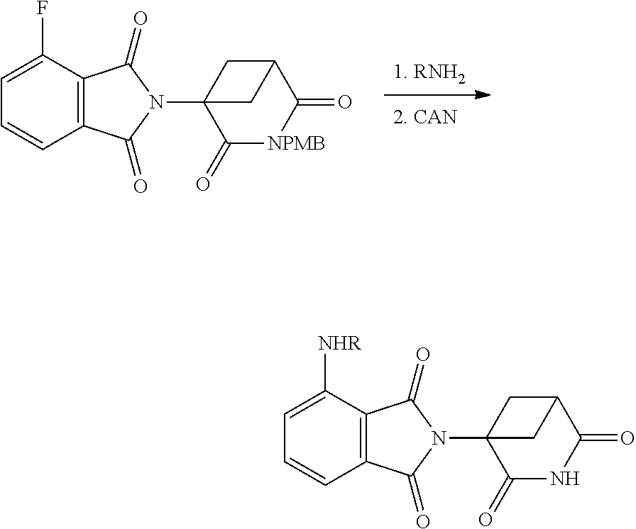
C1=CC2=C(C([NHR])=C1)C(=O)N(C13C(=O)NC(=O)C(C1)C3)C2=O.C1=CC2=C(C(F)=C1)C(=O)N(C13C(=O)[NPMB]C(=O)C(C1)C3)C2=O
